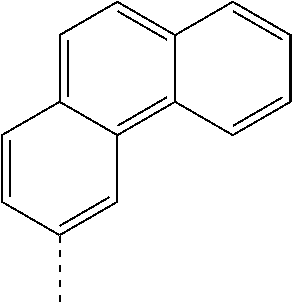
C12=CC=C3C(=C1C=CC=C2)C=C(C)C=C3
